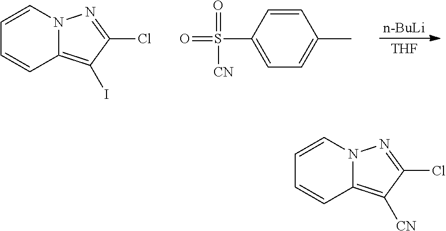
C12=C([CN])C(Cl)=NN1C=CC=C2.C12=C(I)C(Cl)=NN1C=CC=C2.[n-BuLi].[THF].C1=CC(S(=O)(=O)[CN])=CC=C1C
